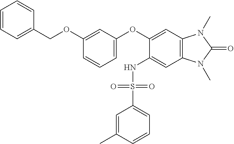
C1=CC=C(COC2=CC(OC3=CC4=C(C=C3NS(C3=CC=CC(C)=C3)(=O)=O)N(C)C(=O)N4C)=CC=C2)C=C1
